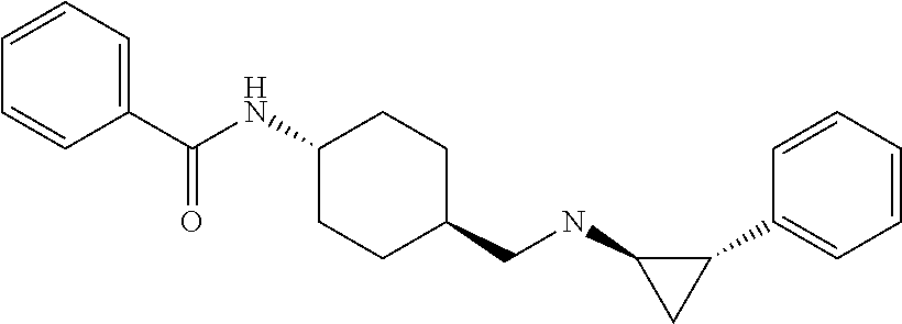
C1(C2=CC=CC=C2)C(NCC2CCC(NC(C3=CC=CC=C3)=O)CC2)C1
